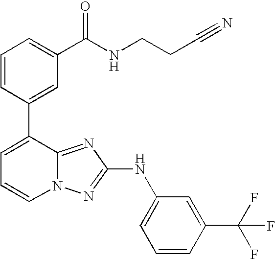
C1=CC(C2=CC=CN3C2=NC(NC2=CC=CC(C(F)(F)F)=C2)=N3)=CC(C(NCCC#N)=O)=C1
